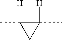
C1(C)([H])CC1(C)[H]
